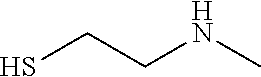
SCCNC
